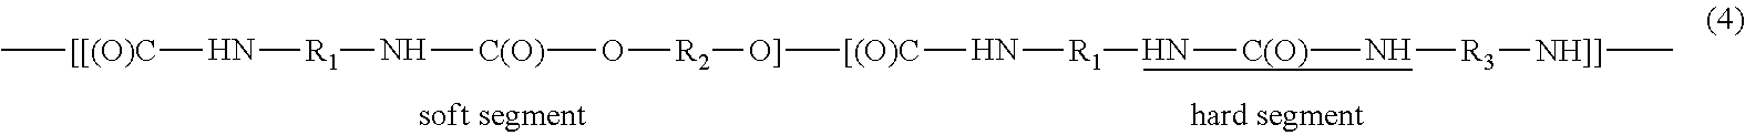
[[[(O)C](N[R1]N[C(O)]O[R2][O]][[(O)C]N[R1]N[C(O)]N[R3][NH]]]C)C
